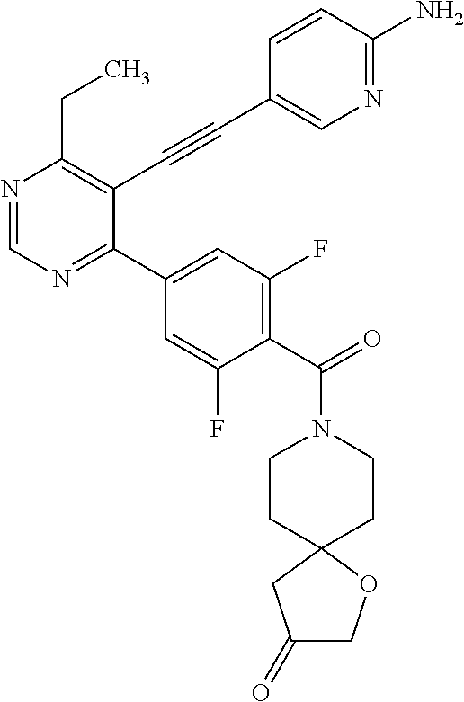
N1=CN=C(C2=CC(F)=C(C(=O)N3CCC4(CC3)CC(=O)CO4)C(F)=C2)C(C#CC2=CN=C(N)C=C2)=C1CC
